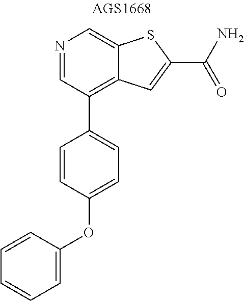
N1=CC(C2=CC=C(OC3=CC=CC=C3)C=C2)=C2C(=C1)SC(C(N)=O)=C2
